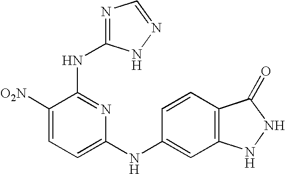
C1([O2N])=CC=C(NC2=CC3=C(C=C2)C(=O)NN3)N=C1NC1=NC=NN1
